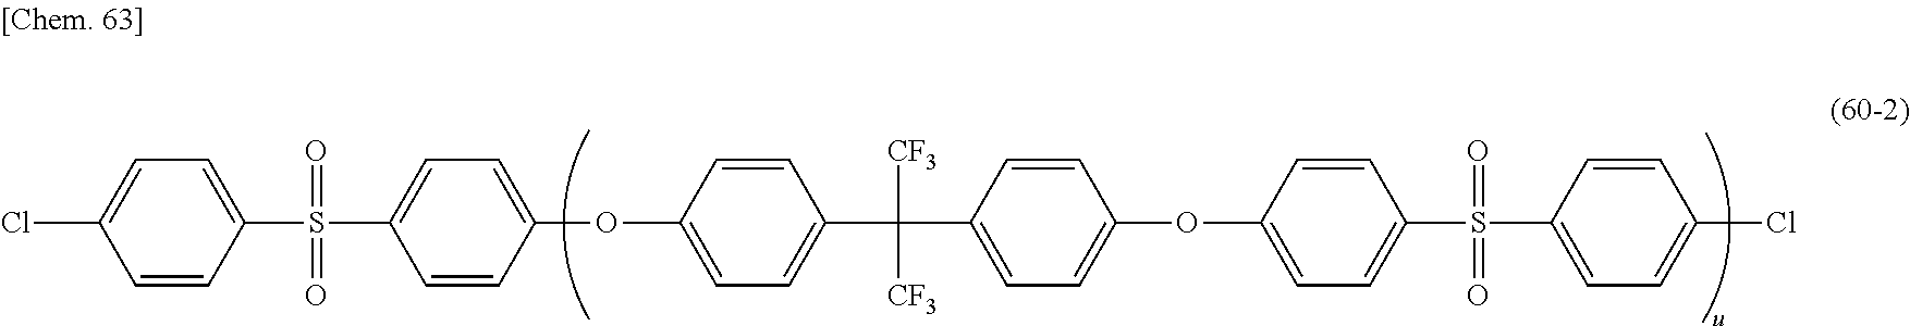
C1=CC(S(C2=CC=C(OC3=CC=C(C(C4=CC=C(OC5=CC=C(S(C6=CC=C(Cl)C=C6)(=O)=O)C=C5)C=C4)([CF3])[CF3])C=C3)C=C2)(=O)=O)=CC=C1Cl
